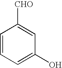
C1=CC=C(O)C=C1[CHO]
